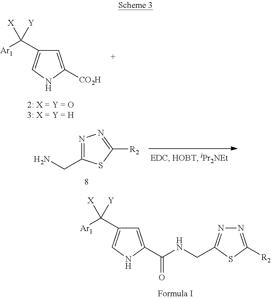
C1=C(C(=O)NCC2=NN=C([R2])S2)NC=C1C([Ar1])([X])[Y].C1=C([CO2H])NC=C1C([Ar1])([X])[Y].C(N)C1=NN=C([R2])S1
